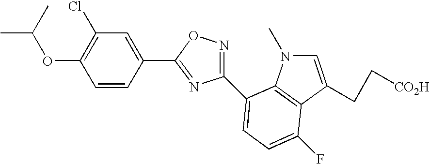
C1=CC(C2=NC(C3=CC=C(F)C4=C3N(C)C=C4CC[CO2H])=NO2)=CC(Cl)=C1OC(C)C
